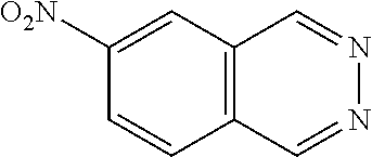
C1=CC2=C(C=C1[O2N])C=NN=C2
